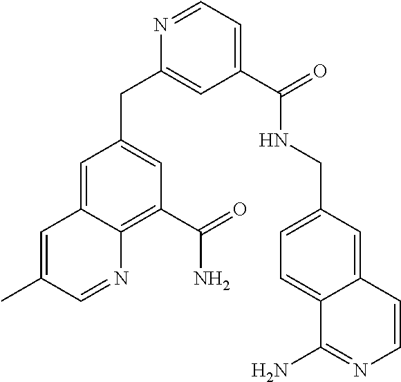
C1(C(NCC2=CC=C3C(=C2)C=CN=C3N)=O)=CC=NC(CC2=CC(C(N)=O)=C3C(=C2)C=C(C)C=N3)=C1
